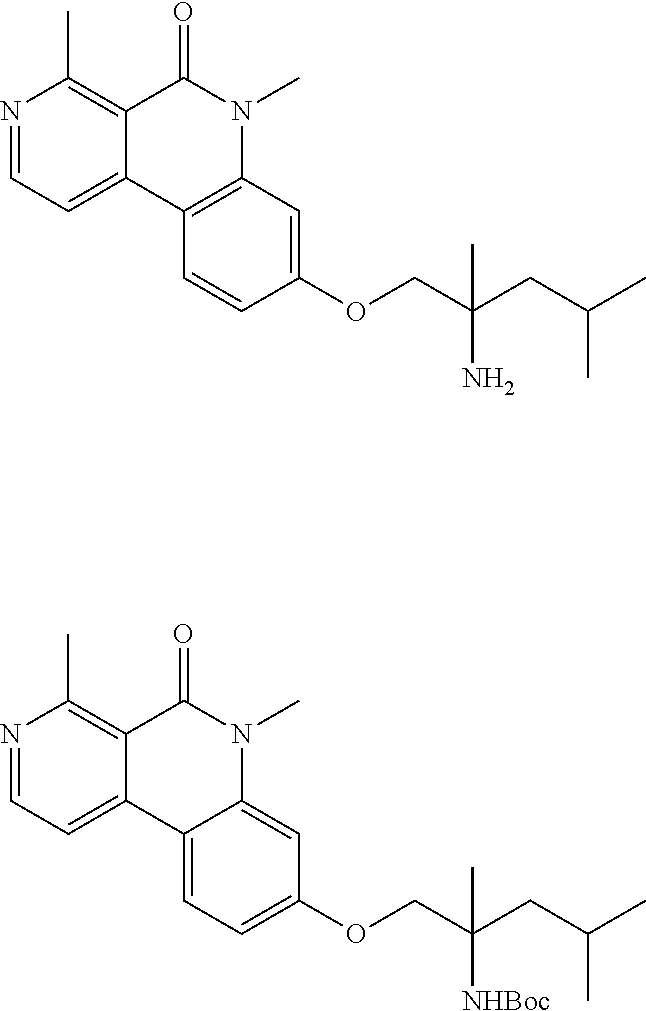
N1=CC=C2C(=C1C)C(=O)N(C)C1=C2C=CC(OCC(CC(C)C)(N)C)=C1.N1=CC=C2C(=C1C)C(=O)N(C)C1=CC(OCC(CC(C)C)([NHBoc])C)=CC=C21
